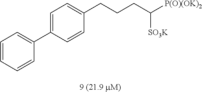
C1=C(C2=CC=CC=C2)C=CC(CCCC([P(O)(OK)2])[SO3K])=C1
